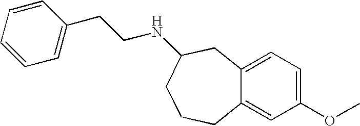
C1=C2C(=CC(OC)=C1)CCCC(NCCC1=CC=CC=C1)C2
